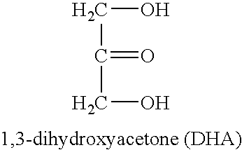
C(O)C(CO)=O
